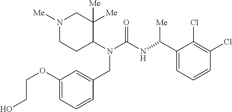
N1([Me])CCC(N(C(=O)NC(C2=CC=CC(Cl)=C2Cl)[Me])CC2=CC(OCCO)=CC=C2)C([Me])([Me])C1
